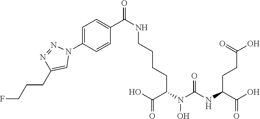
N(C(CCC(O)=O)C(O)=O)C(N(O)C(C(=O)O)CCCCNC(C1=CC=C(N2N=NC(CCCF)=C2)C=C1)=O)=O
